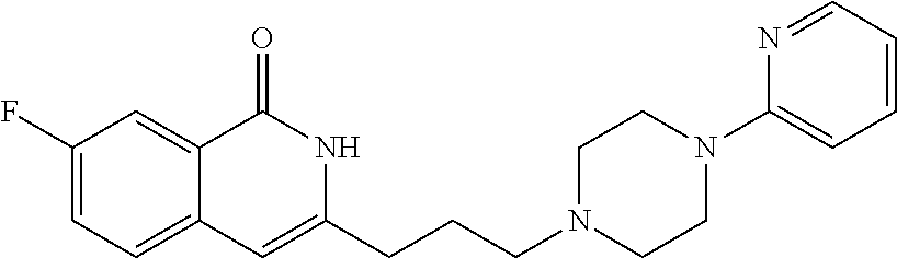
C1(F)=CC=C2C(=C1)C(=O)NC(CCCN1CCN(C3=CC=CC=N3)CC1)=C2
